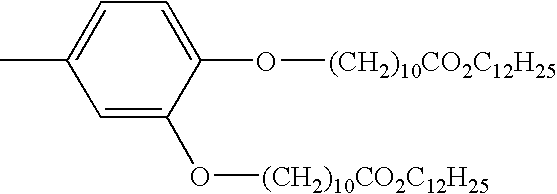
C1=C(C)C=C(O[(CH2)10CO2C12H25])C(O[(CH2)10CO2C12H25])=C1
